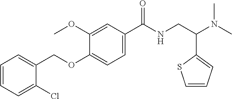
C1=CC=C(Cl)C(COC2=CC=C(C(NCC(N(C)C)C3=CC=CS3)=O)C=C2OC)=C1
